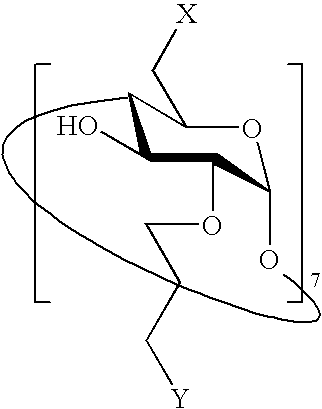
C1(O)OC(C[X])CC(O)C1OCCC[Y]
